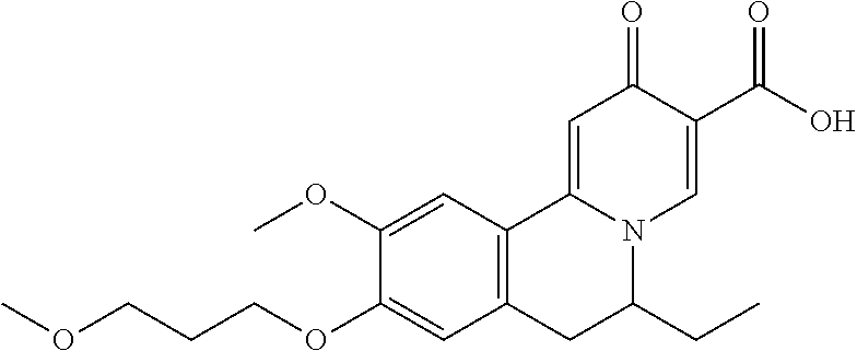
C1(OC)=CC2=C(C=C1OCCCOC)CC(CC)N1C2=CC(=O)C(C(O)=O)=C1
